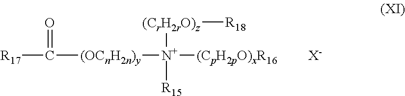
[R17]C(=O)[(OCnH2n)y][N+]([R15])([(CpH2pO)xR16])[(CrH2rO)z][R18].[X-]
